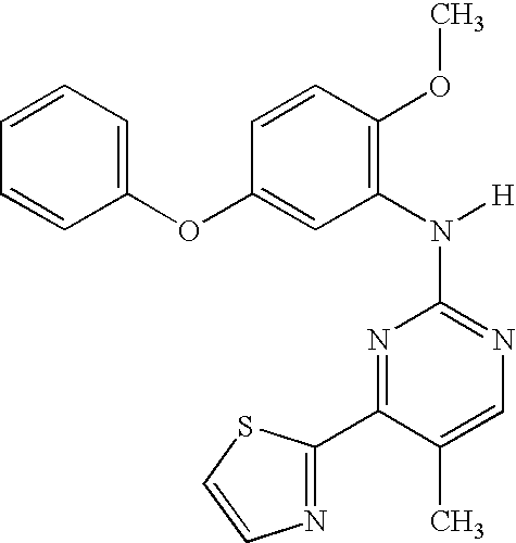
N1=C(N([H])C2=C(OC)C=CC(OC3=CC=CC=C3)=C2)N=C(C2=NC=CS2)C(C)=C1
